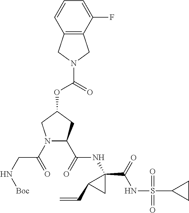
O=C(OC1CN(C(=O)CN[Boc])C(C(=O)NC2(C(=O)NS(=O)(=O)C3CC3)CC2C=C)C1)N1CC2=C(C1)C=CC=C2F
